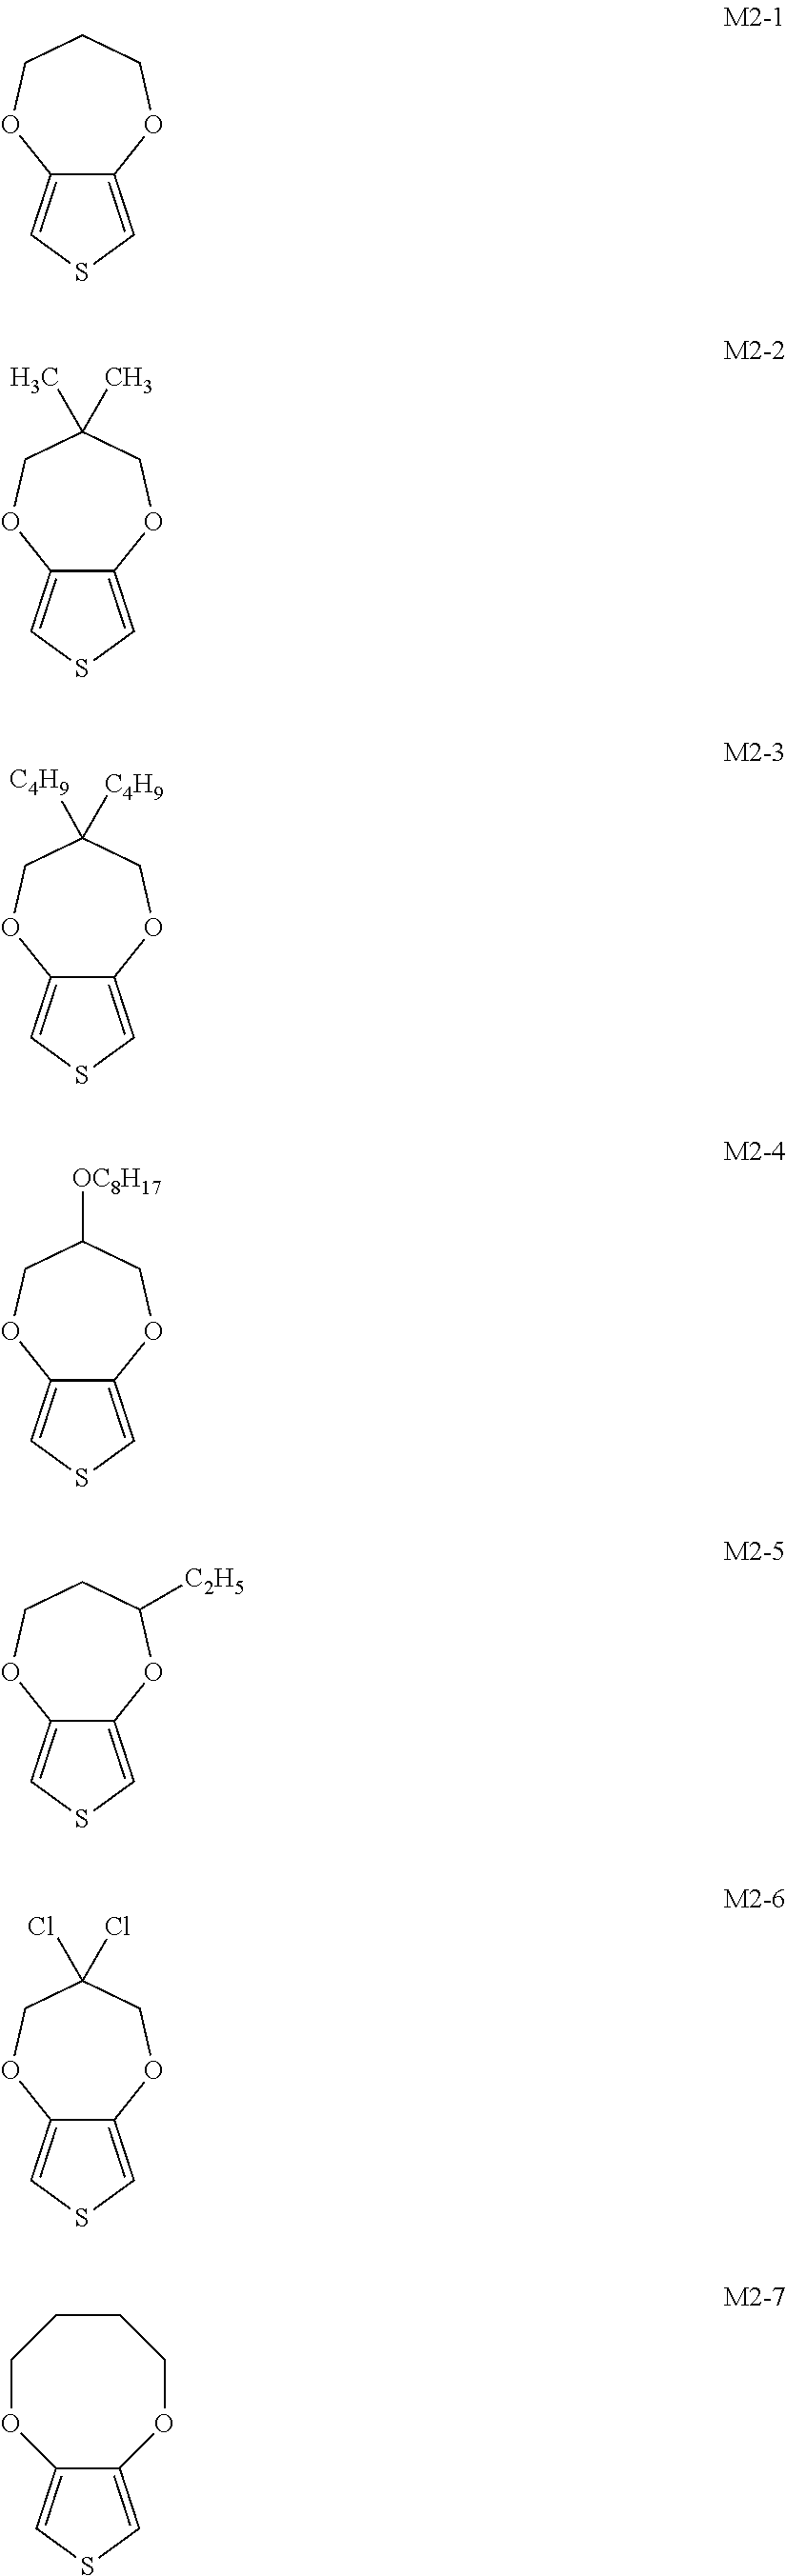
C12=CSC=C1OCCCO2.C12=CSC=C1OCC(C)(C)CO2.C12=CSC=C1OCC([C4H9])([C4H9])CO2.C12=CSC=C1OCC([OC8H17])CO2.C12=CSC=C1OC([C2H5])CCO2.C12=CSC=C1OCC(Cl)(Cl)CO2.C12=CSC=C1OCCCCO2
